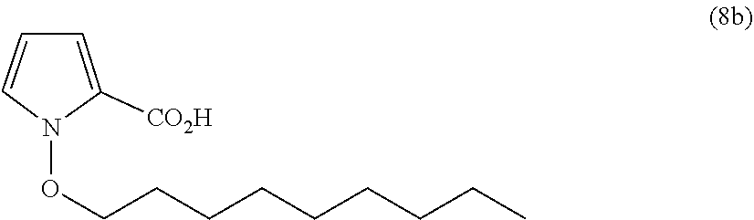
N1(OCCCCCCCCC)C([CO2H])=CC=C1
